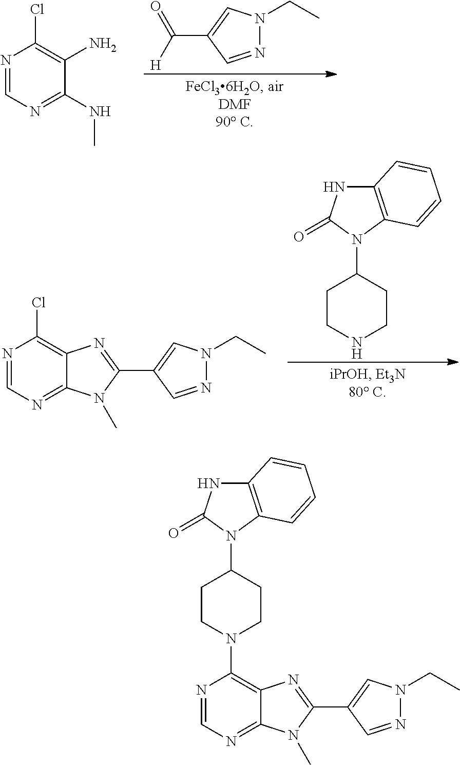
N1=CN=C(NC)C(N)=C1Cl.N1=CC(C(=O)[H])=CN1CC.C1CNCCC1N1C2=C(NC1=O)C=CC=C2.N1=CN=C2C(=C1Cl)N=C(C1=CN(CC)N=C1)N2C.N1=CN=C2C(=C1N1CCC(N3C4=C(NC3=O)C=CC=C4)CC1)N=C(C1=CN(CC)N=C1)N2C
